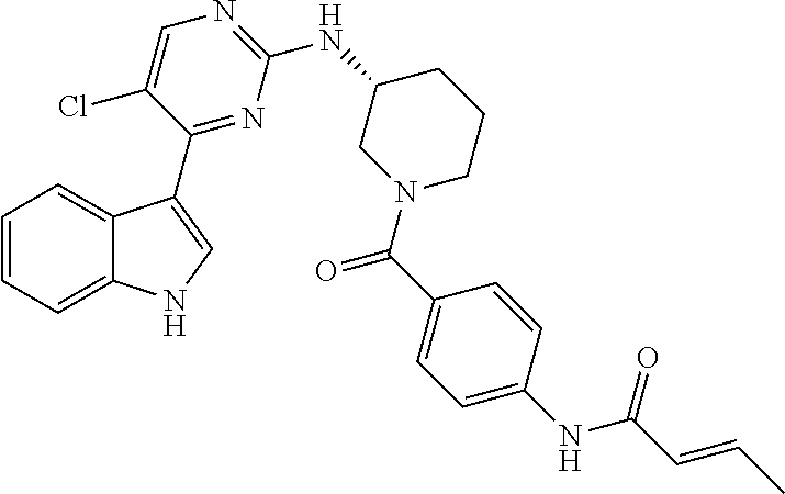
C1=CC=C2C(=C1)C(C1=NC(NC3CN(C(C4=CC=C(NC(C=CC)=O)C=C4)=O)CCC3)=NC=C1Cl)=CN2
